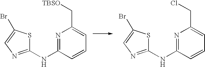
N1=C(NC2=NC=C(Br)S2)C=CC=C1C[TBSO].N1=C(NC2=NC=C(Br)S2)C=CC=C1CCl
